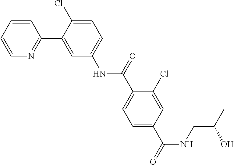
C1=C(Cl)C(C2=NC=CC=C2)=CC(NC(C2=CC=C(C(NCC(C)O)=O)C=C2Cl)=O)=C1
